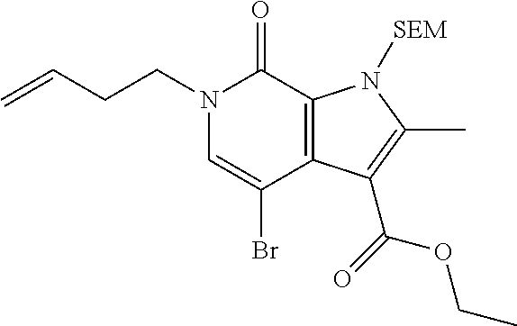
N1(CCC=C)C=C(Br)C2=C(C1=O)N([SEM])C(C)=C2C(=O)OCC
